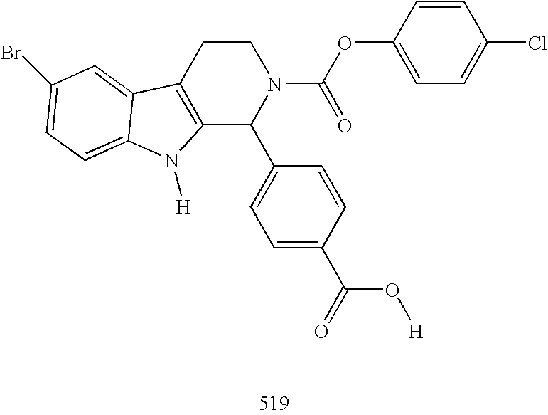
C12=C(CCN(C(OC3=CC=C(Cl)C=C3)=O)C1C1=CC=C(C(=O)O[H])C=C1)C1=CC(Br)=CC=C1N2[H]
